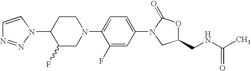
C1(N2N=NC=C2)C(F)CN(C2=CC=C(N3C(=O)OC(CNC(C)=O)C3)C=C2F)CC1
